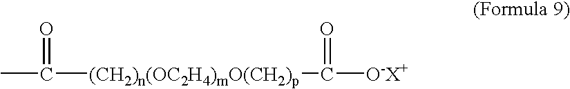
CC([(CH2)n(OC2H4)mO(CH2)p]C([O-X+])=O)=O
